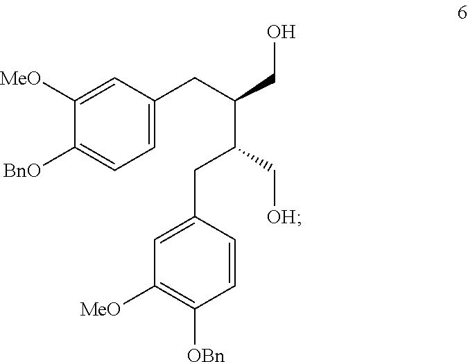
C1=C(CC(CO)C(C[OH])CC2=CC([MeO])=C([OBn])C=C2)C=C([MeO])C([BnO])=C1
